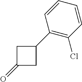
C1(=O)CC(C2=C(Cl)C=CC=C2)C1
